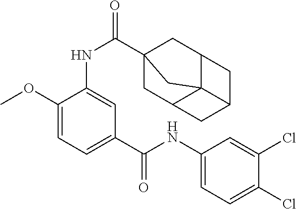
C1(OC)=CC=C(C(NC2=CC=C(Cl)C(Cl)=C2)=O)C=C1NC(=O)C12CC3C4(C(C1)CC4C3)C2
